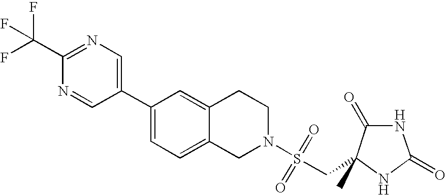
N1=C(C(F)(F)F)N=CC(C2=CC=C3C(=C2)CCN(S(CC2(C)NC(=O)NC2=O)(=O)=O)C3)=C1
